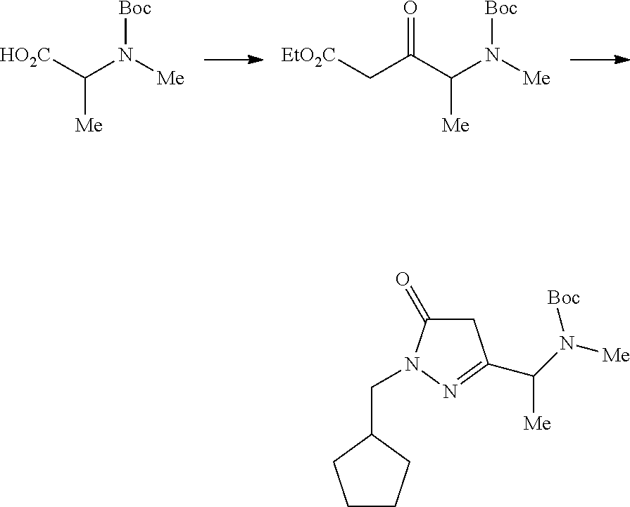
[HO2C]C(N([Me])[Boc])[Me].C(C(N([Me])[Boc])[Me])(C[EtO2C])=O.C(N1C(=O)CC(C(N([Me])[Boc])[Me])=N1)C1CCCC1
